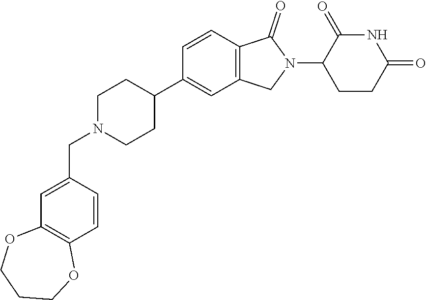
C1N(CC2=CC3=C(C=C2)OCCCO3)CCC(C2=CC3=C(C=C2)C(=O)N(C2CCC(=O)NC2=O)C3)C1
